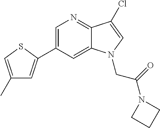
C1=C(C2=CC(C)=CS2)C=C2C(=N1)C(Cl)=CN2CC(N1CCC1)=O
